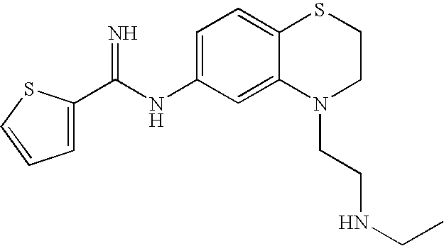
C1=C(C(NC2=CC=C3C(=C2)N(CCNCC)CCS3)=N)SC=C1
